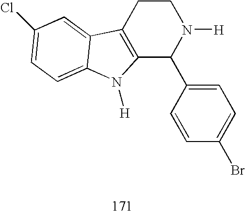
C12=C(CCN([H])C1C1=CC=C(Br)C=C1)C1=CC(Cl)=CC=C1N2[H]
